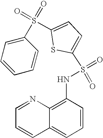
C1=NC2=C(NS(=O)(=O)C3=CC=C(S(C4=CC=CC=C4)(=O)=O)S3)C=CC=C2C=C1
